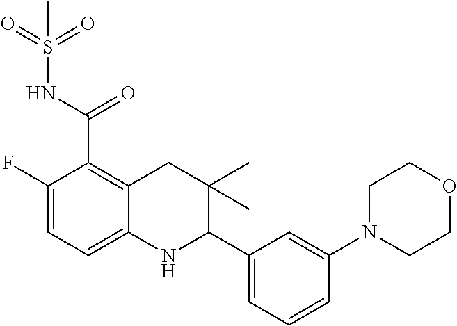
C1(F)=CC=C2C(=C1C(NS(=O)(=O)C)=O)CC(C)(C)C(C1=CC=CC(N3CCOCC3)=C1)N2
